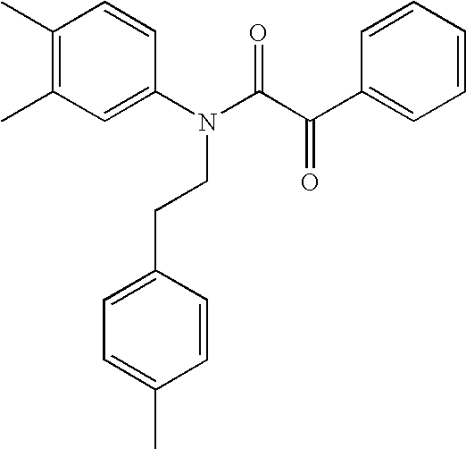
C1(C)=C(C)C=C(N(C(C(C2=CC=CC=C2)=O)=O)CCC2=CC=C(C)C=C2)C=C1
